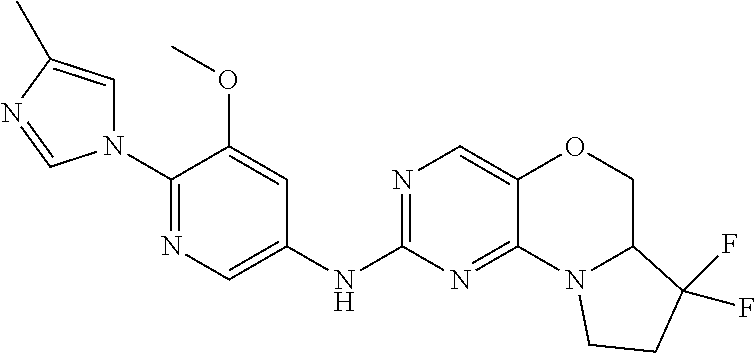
N1(C2=NC=C(NC3=NC=C4C(=N3)N3C(CO4)C(F)(F)CC3)C=C2OC)C=C(C)N=C1
